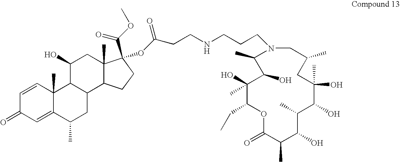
C1(O)(C)C(CC)OC(=O)C(C)C(O)C(C)C(O)C(O)(C)CC(C)CN(CCCNCCC(OC2(C(=O)OC)C3(C)C(C4CC(C)C5=CC(=O)C=CC5(C)C4C(O)C3)CC2)=O)C(C)C1O
